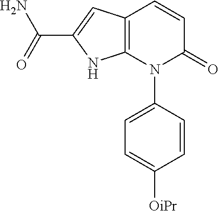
C12=C(C=C(C(N)=O)N1)C=CC(=O)N2C1=CC=C([OiPr])C=C1
